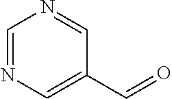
C1=NC=NC=C1C=O
